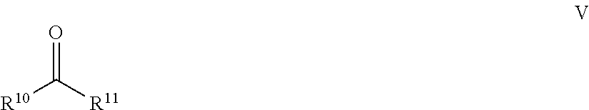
O=C([R11])[R10]
